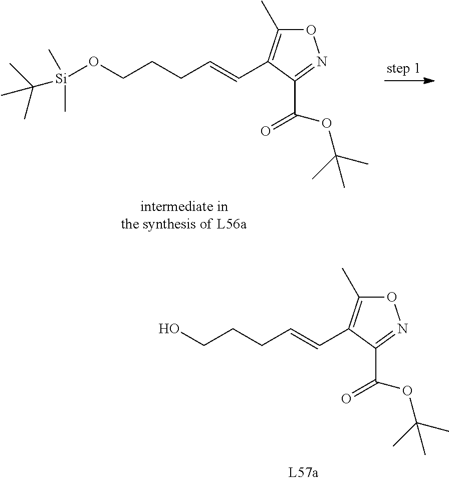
O1C(C)=C(C=CCCCO)C(C(OC(C)(C)C)=O)=N1.O1C(C)=C(C=CCCCO[Si](C)(C)C(C)(C)C)C(C(OC(C)(C)C)=O)=N1
